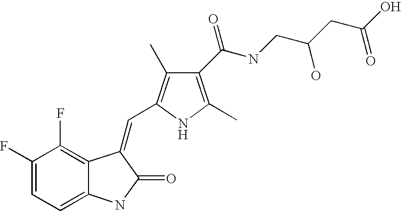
C1(F)=CC=C2C(=C1F)C(=CC1=C(C)C(C(NCC(CC(O)=O)O)=O)=C(C)N1)C(=O)N2
